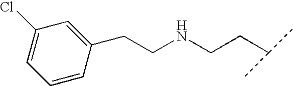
C(NCCC(C)C)CC1=CC(Cl)=CC=C1
